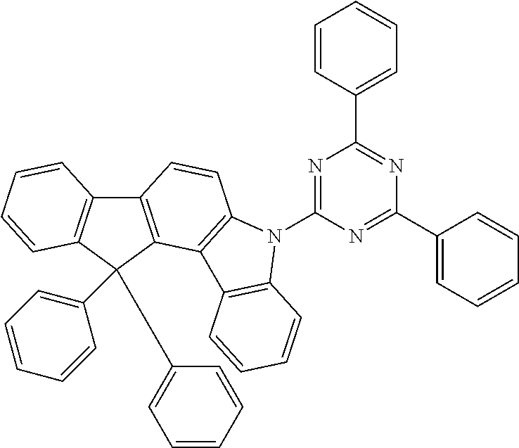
C12=C(C(C3=CC=CC=C3)(C3=CC=CC=C3)C3=C1C=CC=C3)C1=C(C=C2)N(C2=NC(C3=CC=CC=C3)=NC(C3=CC=CC=C3)=N2)C2=C1C=CC=C2
